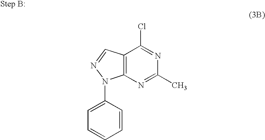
C12=C(N=C(C)N=C1Cl)N(C1=CC=CC=C1)N=C2
